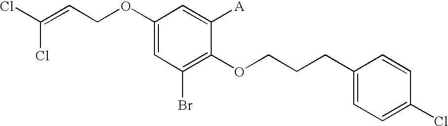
C1(OCC=C(Cl)Cl)=CC(Br)=C(OCCCC2=CC=C(Cl)C=C2)C([A])=C1
